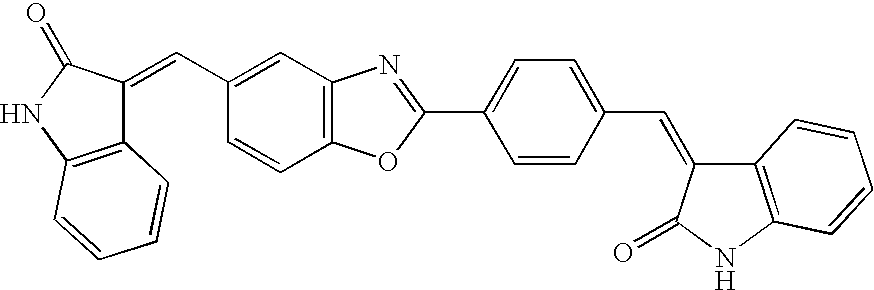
C1=C(C=C2C3=C(NC2=O)C=CC=C3)C=CC2=C1N=C(C1=CC=C(C=C3C4=C(NC3=O)C=CC=C4)C=C1)O2
